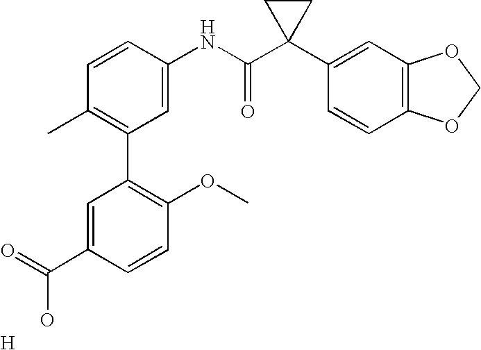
C1=CC(NC(C2(C3=CC4=C(C=C3)OCO4)CC2)=O)=CC(C2=C(OC)C=CC(C(=O)O)=C2)=C1C.[H]
